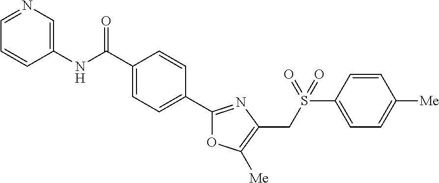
C1(C(=O)NC2=CN=CC=C2)=CC=C(C2=NC(CS(C3=CC=C([Me])C=C3)(=O)=O)=C([Me])O2)C=C1
